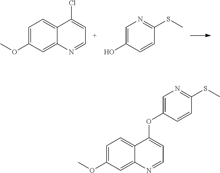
C1(OC2=CC=NC3=CC(OC)=CC=C23)=CN=C(SC)C=C1.ClC1=CC=NC2=CC(OC)=CC=C12.C1(O)=CN=C(SC)C=C1
